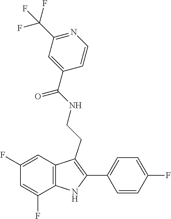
C1(C(F)(F)F)=NC=CC(C(NCCC2=C(C3=CC=C(F)C=C3)NC3=C2C=C(F)C=C3F)=O)=C1
